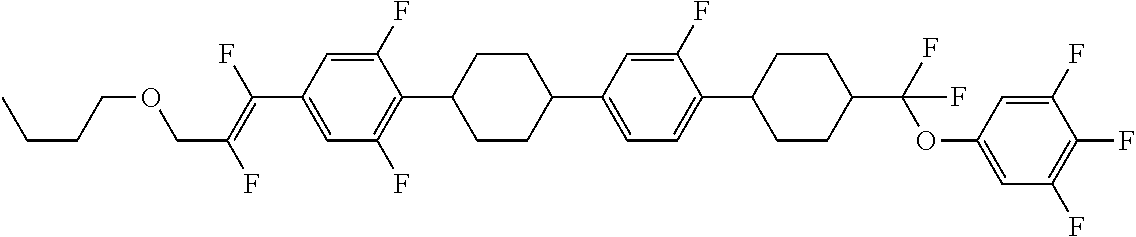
C1=C(F)C(C2CCC(C3=CC=C(C4CCC(C(OC5=CC(F)=C(F)C(F)=C5)(F)F)CC4)C(F)=C3)CC2)=C(F)C=C1C(=C(F)COCCCC)F
